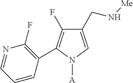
C1(CN[Me])=CN([A])C(C2=C(F)N=CC=C2)=C1F
